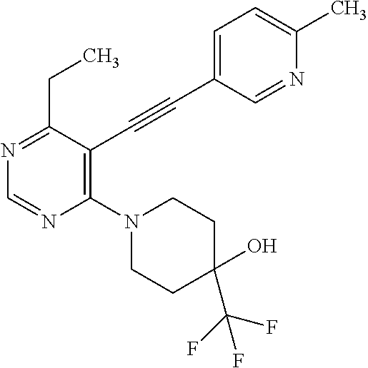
N1=C(CC)C(C#CC2=CC=C(C)N=C2)=C(N2CCC(O)(C(F)(F)F)CC2)N=C1
